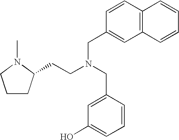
C1CC(CCN(CC2=CC(O)=CC=C2)CC2=CC3=C(C=C2)C=CC=C3)N(C)C1
